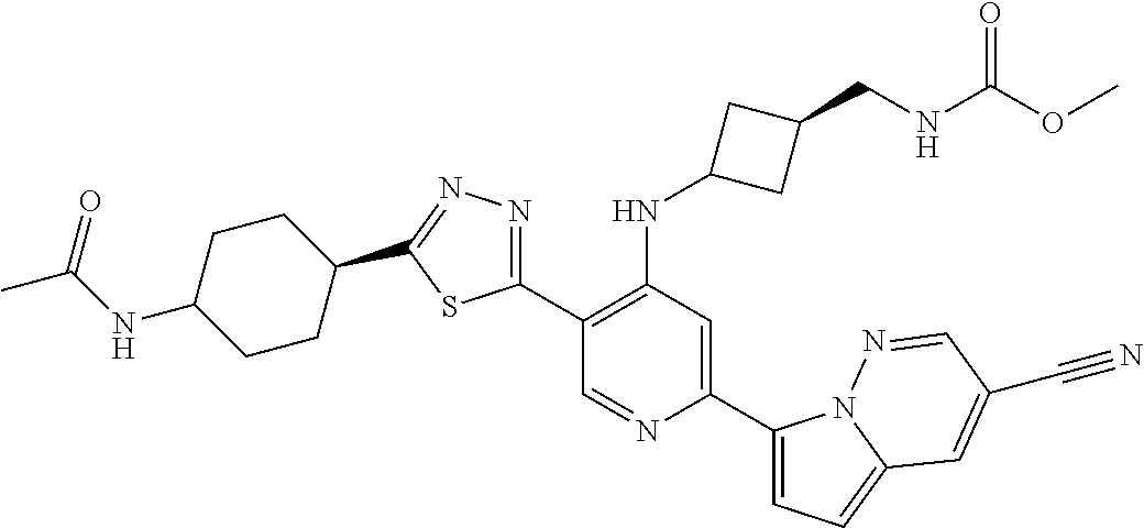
C1(C2=C(NC3CC(CNC(OC)=O)C3)C=C(C3=CC=C4N3N=CC(C#N)=C4)N=C2)=NN=C(C2CCC(NC(=O)C)CC2)S1
